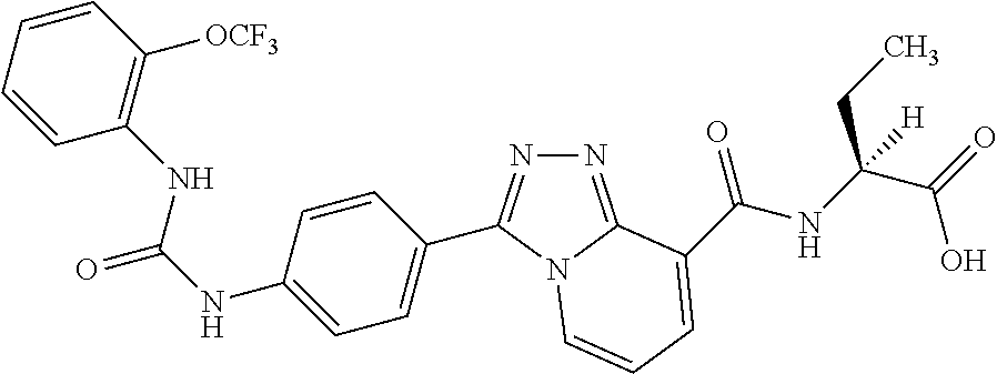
C1=CC=CC([OCF3])=C1NC(NC1=CC=C(C2=NN=C3N2C=CC=C3C(NC(C(=O)O)(CC)[H])=O)C=C1)=O
